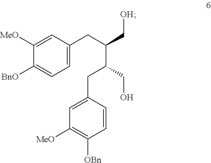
C1([MeO])=CC(CC(C[OH])C(CO)CC2=CC([MeO])=C([OBn])C=C2)=CC=C1[BnO]
